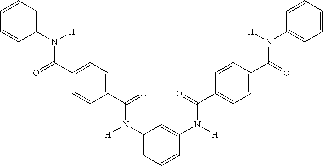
C1=CC=CC(N([H])C(C2=CC=C(C(=O)N(C3=CC=CC(N(C(C4=CC=C(C(N([H])C5=CC=CC=C5)=O)C=C4)=O)[H])=C3)[H])C=C2)=O)=C1
